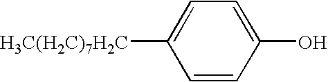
C1=C(O)C=CC([H3C(H2C)7H2C])=C1
